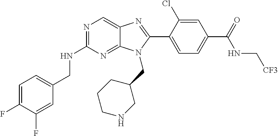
C1=C(F)C(F)=CC(CNC2=NC=C3C(=N2)N(CC2CCCNC2)C(C2=CC=C(C(=O)NC[CF3])C=C2Cl)=N3)=C1
